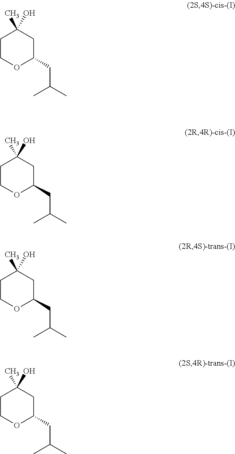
C1COC(CC(C)C)CC1(O)C.C1COC(CC(C)C)CC1(O)C.C1COC(CC(C)C)CC1(O)C.C1COC(CC(C)C)CC1(O)C
